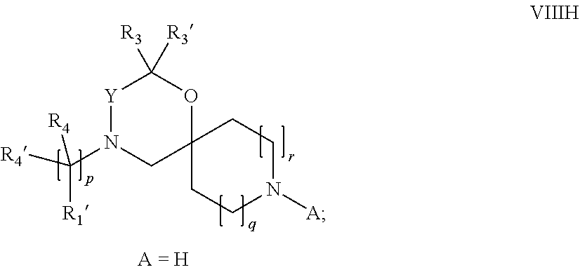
C12(CCN([A])CC1)OC([R3])([R3])[Y]N(C([R1])([R4])[R4])C2
